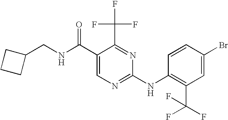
C(NC(C1=CN=C(NC2=C(C(F)(F)F)C=C(Br)C=C2)N=C1C(F)(F)F)=O)C1CCC1
